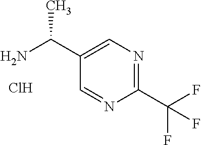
C1(C(F)(F)F)=NC=C(C(N)C)C=N1.Cl
